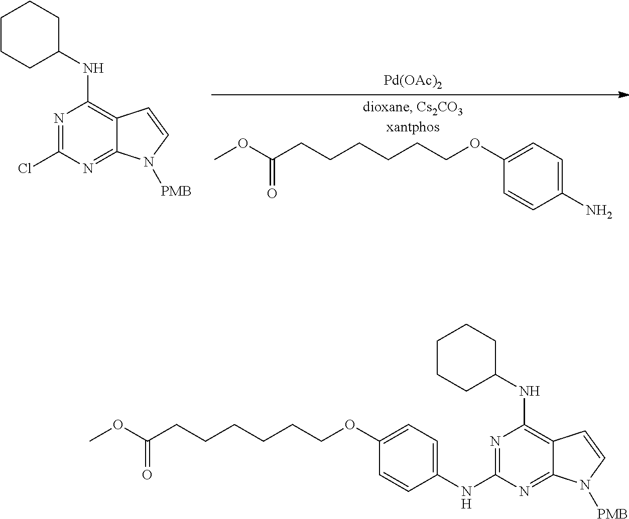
N1=C(Cl)N=C2C(=C1NC1CCCCC1)C=CN2[PMB].[Pd(OAc)2].C1(OCCCCCCC(OC)=O)=CC=C(N)C=C1.C1(OCCCCCCC(OC)=O)=CC=C(NC2=NC(NC3CCCCC3)=C3C(=N2)N([PMB])C=C3)C=C1
